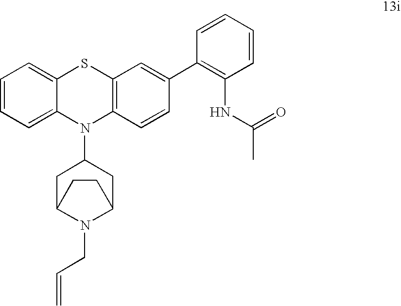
C1=CC=C2C(=C1)SC1=C(N2C2CC3N(CC=C)C(C2)CC3)C=CC(C2=C(NC(C)=O)C=CC=C2)=C1
